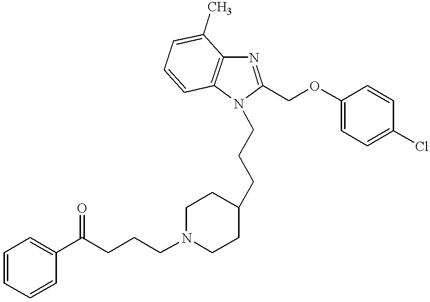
N1=C(COC2=CC=C(Cl)C=C2)N(CCCC2CCN(CCCC(C3=CC=CC=C3)=O)CC2)C2=C1C(C)=CC=C2
